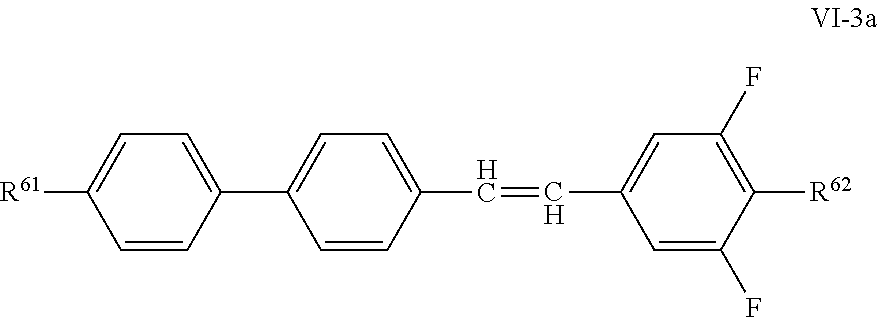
C1(F)=CC(C=CC2=CC=C(C3=CC=C([R61])C=C3)C=C2)=CC(F)=C1[R62]
